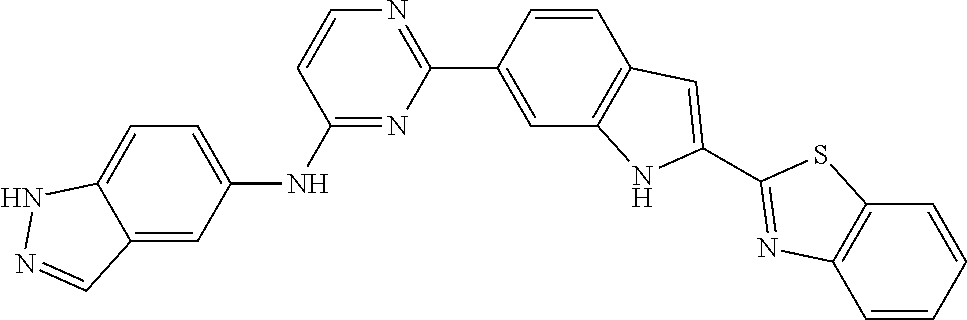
N1=C(NC2=CC=C3C(=C2)C=NN3)C=CN=C1C1=CC2=C(C=C1)C=C(C1=NC3=C(C=CC=C3)S1)N2
